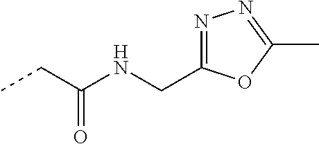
CCC(=O)NCC1=NN=C(C)O1
